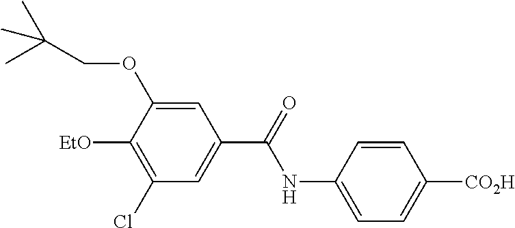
C1=C(NC(=O)C2=CC(Cl)=C([EtO])C(OCC(C)(C)C)=C2)C=CC([CO2H])=C1
